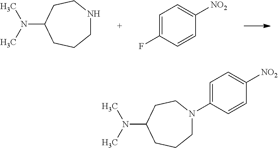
C1NCCC(N(C)C)CC1.C1=C(F)C=CC([NO2])=C1.C1N(C2=CC=C([NO2])C=C2)CCC(N(C)C)CC1
